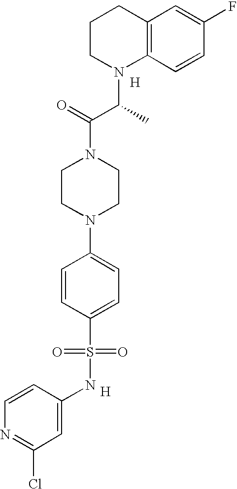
[H].[H].C1CN(C(C(N2CCN(C3=CC=C(S(=O)(=O)NC4=CC(Cl)=NC=C4)C=C3)CC2)=O)C)C2=C(C1)C=C(F)C=C2
